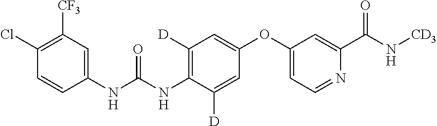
C1(OC2=CC=NC(C(N[CD3])=O)=C2)=CC([D])=C(NC(NC2=CC([CF3])=C(Cl)C=C2)=O)C([D])=C1
